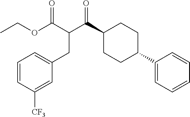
C1(C2CCC(C(C(C(OCC)=O)CC3=CC=CC([CF3])=C3)=O)CC2)=CC=CC=C1
